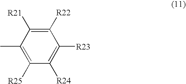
C1(C)=C([R25])C([R24])=C([R23])C([R22])=C1[R21]
